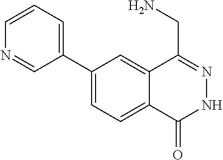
C1(C2=CC=CN=C2)=CC=C2C(=C1)C(CN)=NNC2=O
